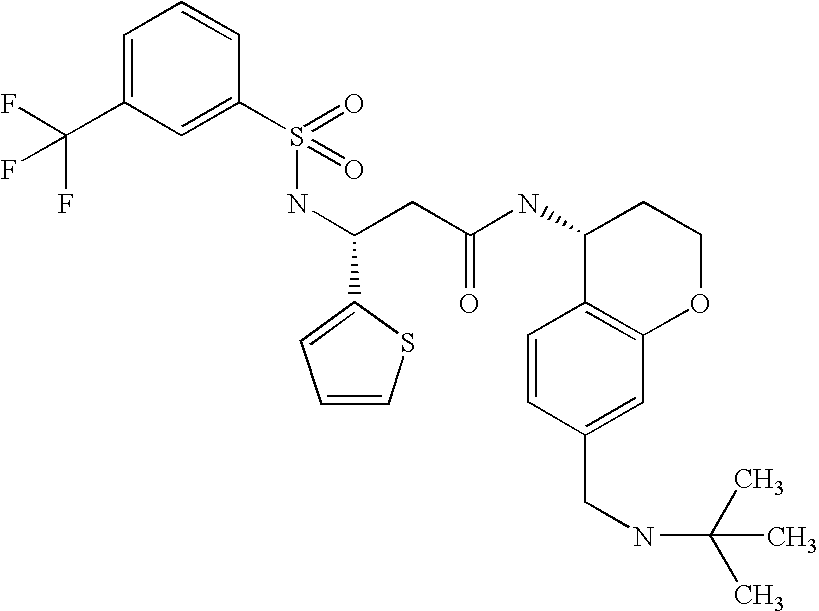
C1=C(C(F)(F)F)C=C(S(=O)(=O)NC(CC(NC2C3=C(OCC2)C=C(CNC(C)(C)C)C=C3)=O)C2=CC=CS2)C=C1
